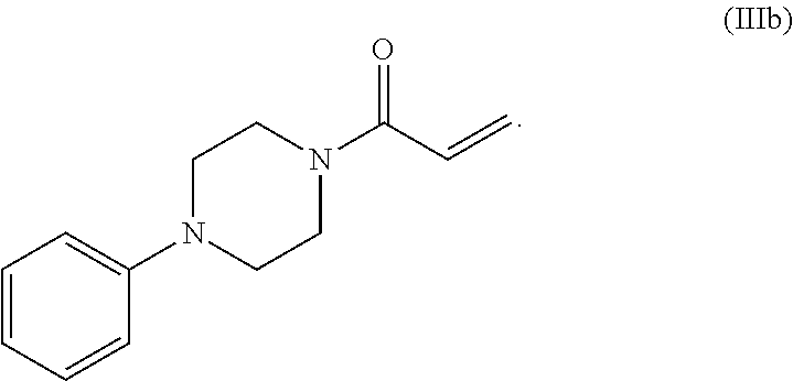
C1=CC=CC(N2CCN(C(C=C)=O)CC2)=C1
